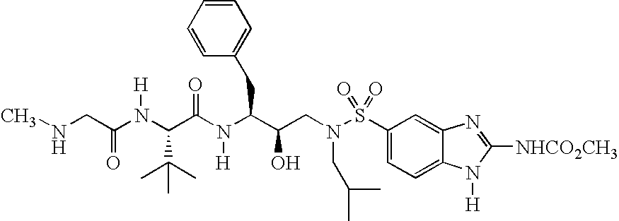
C1(S(N(CC(C(N(C(=O)C(N(C(CNC)=O)[H])C(C)(C)C)[H])CC2=CC=CC=C2)O)CC(C)C)(=O)=O)=CC=C2C(=C1)N=C([NHCO2CH3])N2[H]
